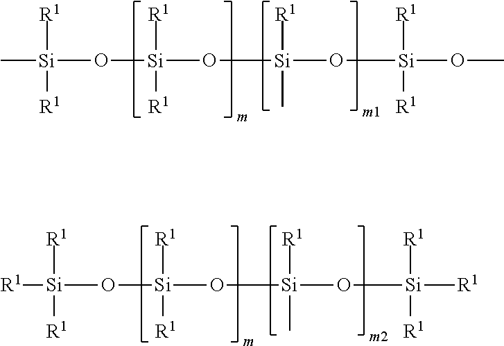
C[Si]([R1])([R1])O[Si]([R1])([R1])O[Si]([R1])(C)O[Si]([R1])([R1])OC.[R1][Si]([R1])([R1])O[Si]([R1])([R1])O[Si]([R1])(C)O[Si]([R1])([R1])[R1]
